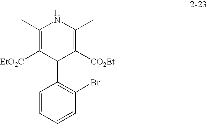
C1(C)=C([EtO2C])C(C2=C(Br)C=CC=C2)C([CO2Et])=C(C)N1
